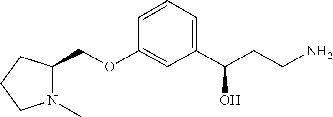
N1(C)C(COC2=CC(C(CCN)O)=CC=C2)CCC1
